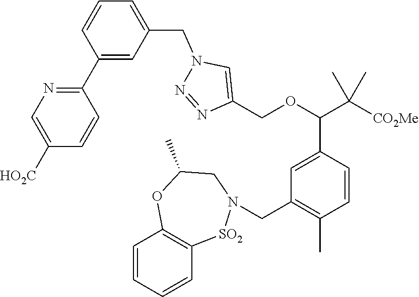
C1(C2=NC=C([HO2C])C=C2)=CC(CN2C=C(COC(C([CO2Me])(C)C)C3=CC(CN4[SO2]C5=C(C=CC=C5)OC(C)C4)=C(C)C=C3)N=N2)=CC=C1
